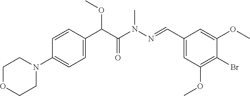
C1(N2CCOCC2)=CC=C(C(C(N(N=CC2=CC(OC)=C(Br)C(OC)=C2)C)=O)OC)C=C1
